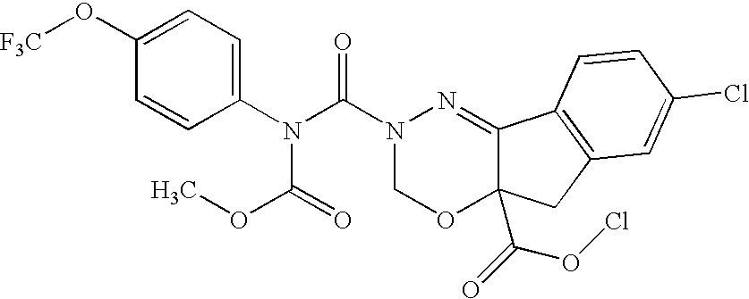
C1=CC(N(C(N2COC3(C(=O)OCl)C(=N2)C2=C(C3)C=C(Cl)C=C2)=O)C(OC)=O)=CC=C1O[F3C]
